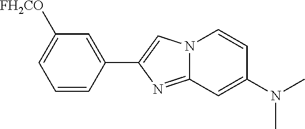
C1=CC(C2=CN3C(=N2)C=C(N(C)C)C=C3)=CC([FH2CO])=C1
